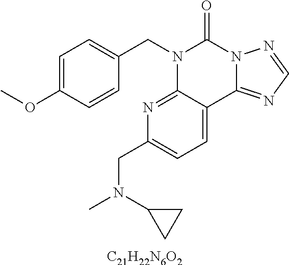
[C21H22N6O2].C1=C(OC)C=CC(CN2C3=NC(CN(C)C4CC4)=CC=C3C3=NC=NN3C2=O)=C1
